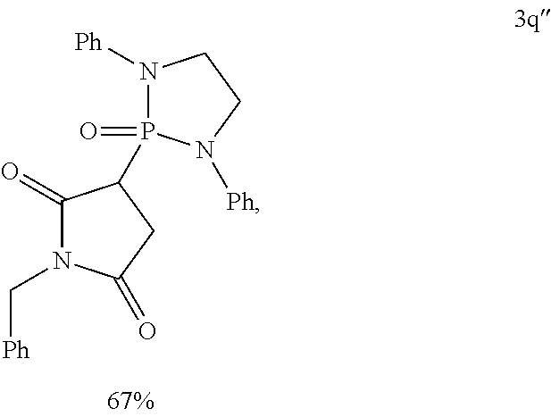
[Ph]CN1C(=O)C(P2(=O)N([Ph])CCN2[Ph])CC1=O
